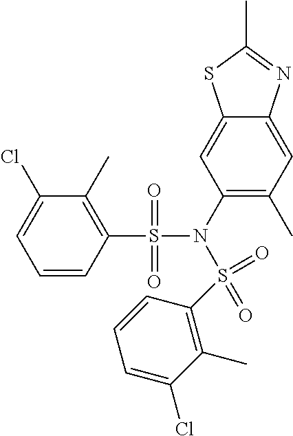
C1(Cl)=CC=CC(S(=O)(N(S(=O)(=O)C2=C(C)C(Cl)=CC=C2)C2=C(C)C=C3C(=C2)SC(C)=N3)=O)=C1C
